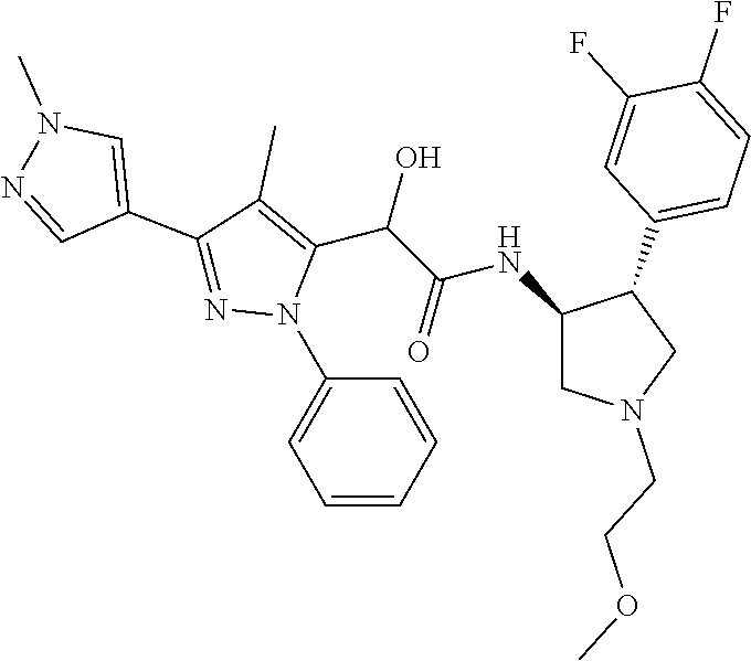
C1(NC(C(C2=C(C)C(C3=CN(C)N=C3)=NN2C2=CC=CC=C2)O)=O)CN(CCOC)CC1C1=CC=C(F)C(F)=C1
